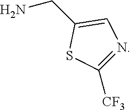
NCC1=CN=C([CF3])S1
